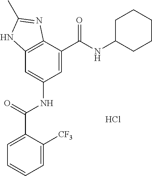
C12=C(C(C(=O)NC3CCCCC3)=CC(NC(=O)C3=CC=CC=C3[CF3])=C1)N=C(C)N2.Cl
